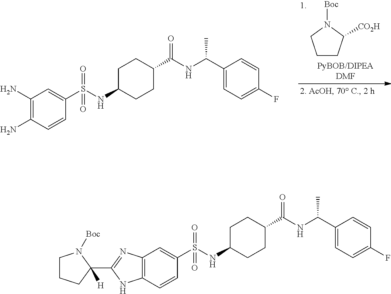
C1(N)=C(N)C=CC(S(NC2CCC(C(NC(C3=CC=C(F)C=C3)C)=O)CC2)(=O)=O)=C1.C1CC([CO2H])N([Boc])C1.C12=C(C=CC(S(NC3CCC(C(NC(C4=CC=C(F)C=C4)C)=O)CC3)(=O)=O)=C1)NC(C1([H])N([Boc])CCC1)=N2
